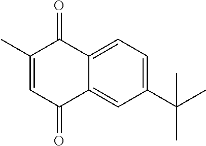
C12=CC=C(C(C)(C)C)C=C1C(=O)C=C(C)C2=O
